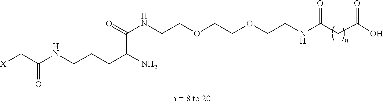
[X]CC(NCCCC(N)C(NCCOCCOCCNC(=O)CC(=O)O)=O)=O
